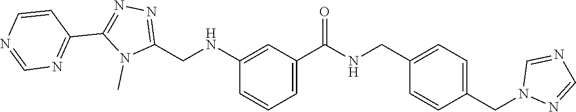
C(C1=CC=C(CN2N=CN=C2)C=C1)NC(C1=CC=CC(NCC2=NN=C(C3=NC=NC=C3)N2C)=C1)=O
